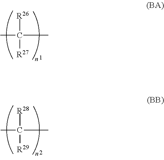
CC(C)([R26])[R27].CC(C)([R28])[R29]
